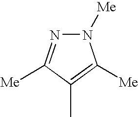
N1([Me])N=C([Me])C(C)=C1[Me]
